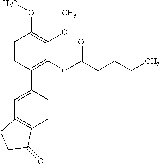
C1=CC(C2=CC3=C(C=C2)C(=O)CC3)=C(OC(CCCC)=O)C(OC)=C1OC
